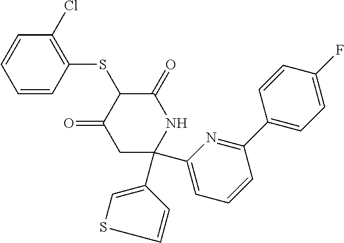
C1=CC(SC2C(=O)CC(C3=CSC=C3)(C3=CC=CC(C4=CC=C(F)C=C4)=N3)NC2=O)=C(Cl)C=C1
